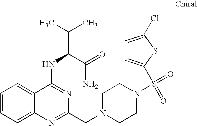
C1=CC=C2C(=C1)C(NC(C(C)C)C(=O)N)=NC(CN1CCN(S(=O)(=O)C3=CC=C(Cl)S3)CC1)=N2
